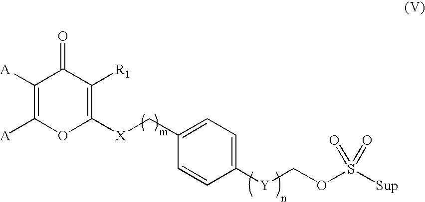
C1([A])=C([A])OC([X]CC2=CC=C([Y]COS([Sup])(=O)=O)C=C2)=C([R1])C1=O
